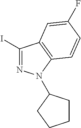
C1(I)=NN(C2CCCC2)C2=C1C=C(F)C=C2
